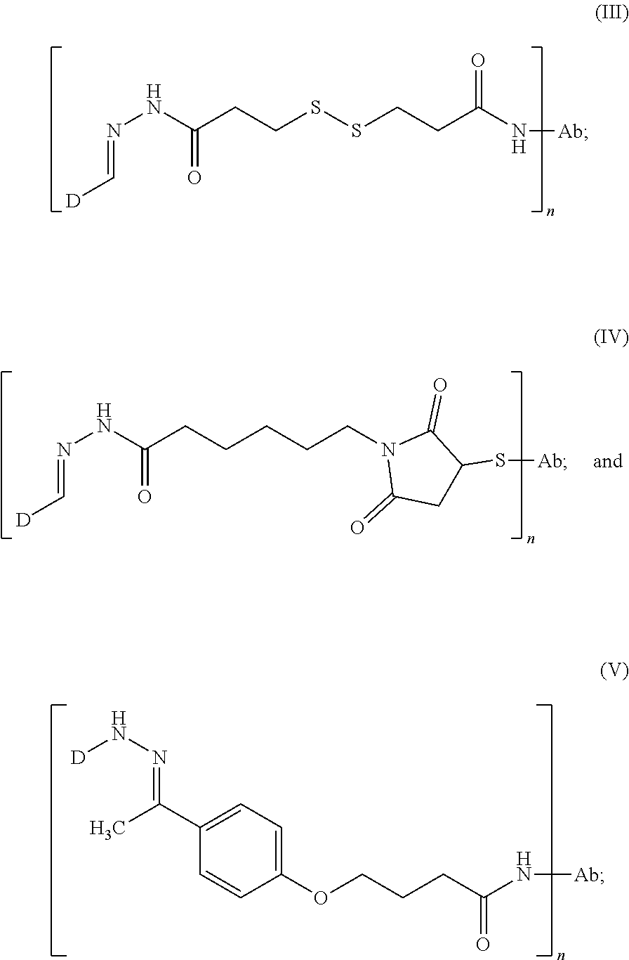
N(NC(CCSSCCC(N[Ab])=O)=O)=C[D].N(NC(CCCCCN1C(=O)CC(S[Ab])C1=O)=O)=C[D].C1=C(C(C)=NN[D])C=CC(OCCCC(N[Ab])=O)=C1
